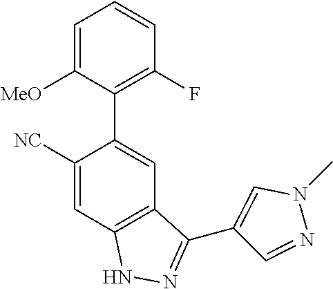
C1(C2=CC3=C(C=C2[NC])NN=C3C2=CN(C)N=C2)=C(F)C=CC=C1[MeO]
